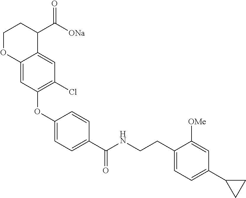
C1(OC2=C(Cl)C=C3C(=C2)OCCC3C([ONa])=O)=CC=C(C(NCCC2=CC=C(C3CC3)C=C2[OMe])=O)C=C1
